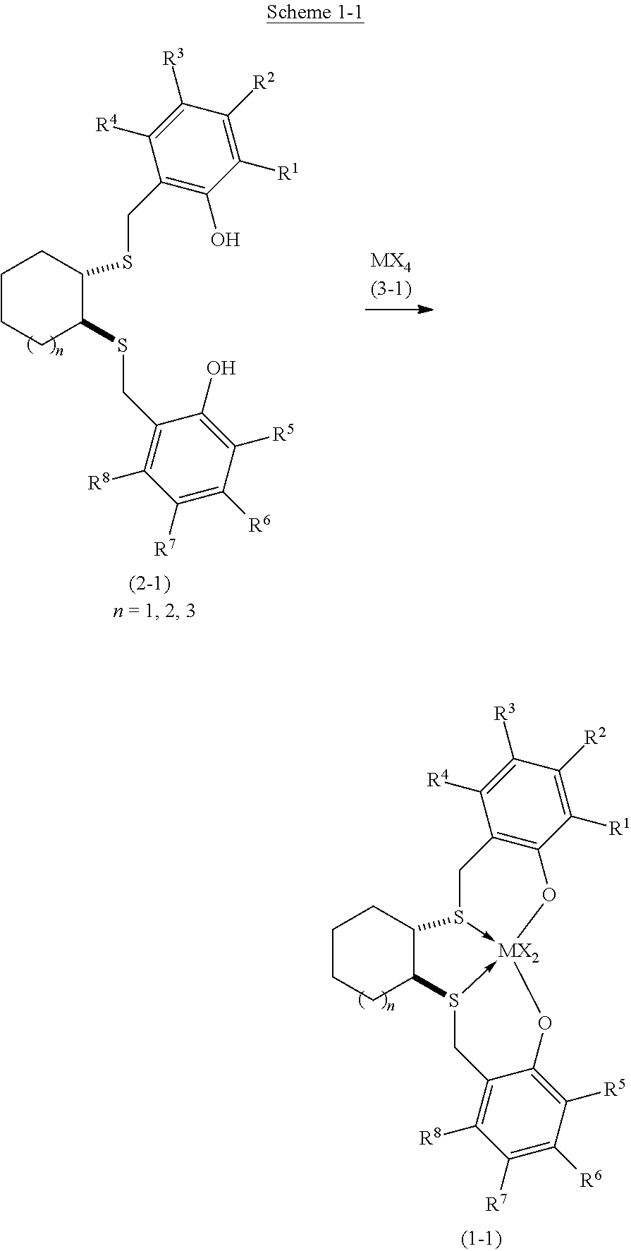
C1CCC2C(C1)S1->[MX2]3(-S2CC2=C([R8])C([R7])=C([R6])C([R5])=C2O3)OC2=C(C1)C([R4])=C([R3])C([R2])=C2[R1].C1CCC(SCC2=C([R8])C([R7])=C([R6])C([R5])=C2O)C(SCC2=C(O)C([R1])=C([R2])C([R3])=C2[R4])C1
